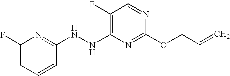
N(C1=C(F)C=NC(OCC=C)=N1)NC1=NC(F)=CC=C1
